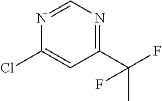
C1(C(F)(C)F)=NC=NC(Cl)=C1
